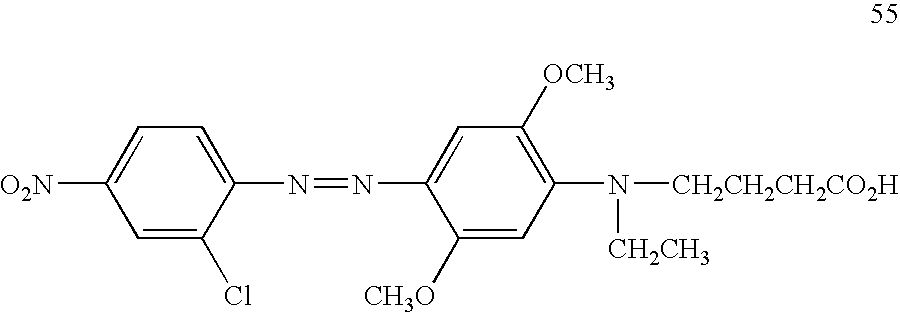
C1=C([O2N])C=C(Cl)C(N=NC2=CC([OCH3])=C(N([CH2CH2CH2CO2H])[CH2CH3])C=C2[CH3O])=C1
